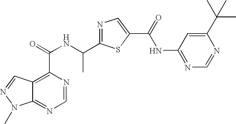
C12=NC=NC(C(=O)NC(C3=NC=C(C(=O)NC4=NC=NC(C(C)(C)C)=C4)S3)C)=C1C=NN2C
